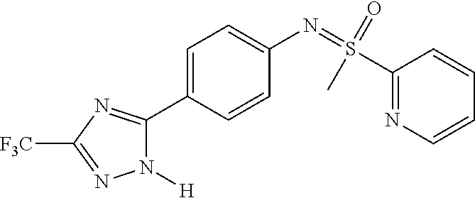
N1([H])C(C2=CC=C(N=S(=O)(C)C3=NC=CC=C3)C=C2)=NC([F3C])=N1
